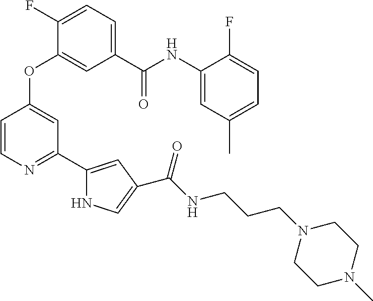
C1=C(C(=O)NC2=CC(C)=CC=C2F)C=C(OC2=CC(C3=CC(C(NCCCN4CCN(C)CC4)=O)=CN3)=NC=C2)C(F)=C1
